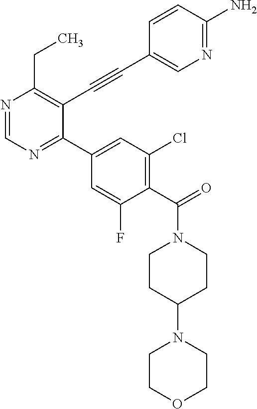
N1=CN=C(C2=CC(Cl)=C(C(N3CCC(N4CCOCC4)CC3)=O)C(F)=C2)C(C#CC2=CN=C(N)C=C2)=C1CC
